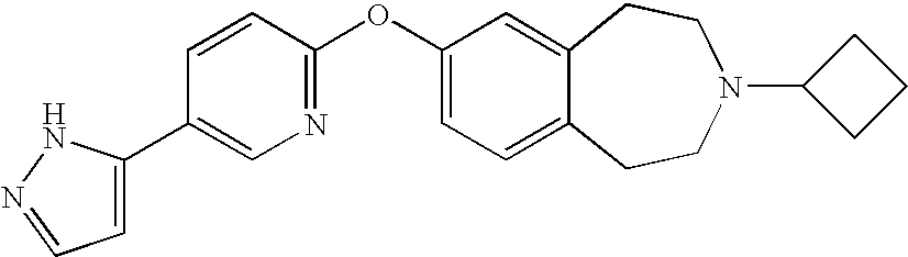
C1(OC2=NC=C(C3=CC=NN3)C=C2)=CC=C2C(=C1)CCN(C1CCC1)CC2
